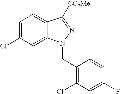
C1=C(Cl)C=C2C(=C1)C([CO2Me])=NN2CC1=C(Cl)C=C(F)C=C1
